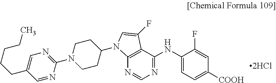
N1=C(NC2=CC=C([COOH])C=C2F)C2=C(N=C1)N(C1CCN(C3=NC=C(CCCCC)C=N3)CC1)C=C2F
